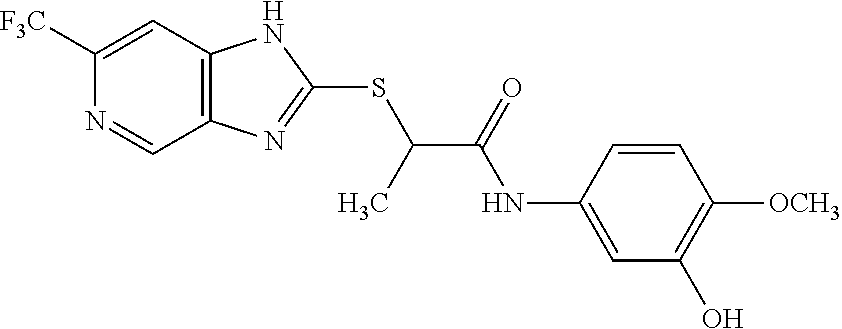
C1([F3C])=CC2=C(C=N1)N=C(SC(C(NC1=CC(O)=C([OCH3])C=C1)=O)C)N2
